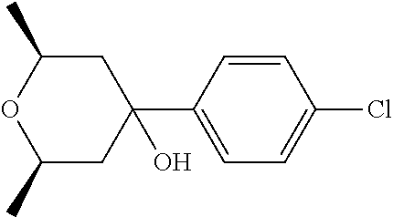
C1=CC(C2(O)CC(C)OC(C)C2)=CC=C1Cl
